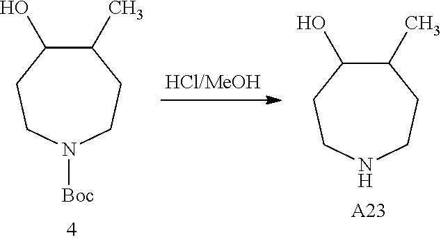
N1CCC(C)C(O)CC1.[A23].[Boc]N1CCC(C)C(O)CC1
